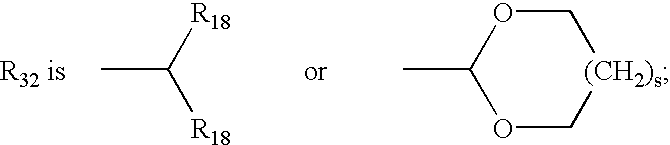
CC1OC[(CH2)s]CO1.CC([R18])[R18]
